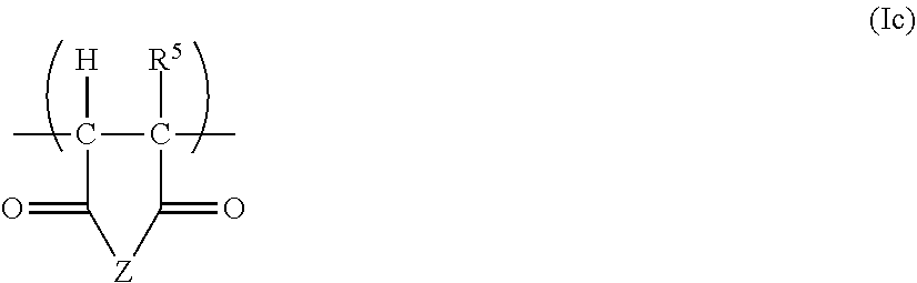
C1([H])(C)C(=O)[Z]C(=O)C1(C)[R5]
